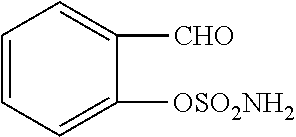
C1=CC=C([OSO2NH2])C([CHO])=C1
